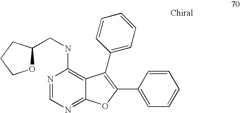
N1=CN=C2C(=C1NCC1OCCC1)C(C1=CC=CC=C1)=C(C1=CC=CC=C1)O2
